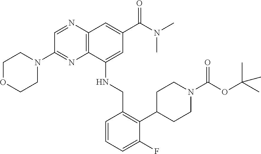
C1OCCN(C2=NC3=C(N=C2)C=C(C(N(C)C)=O)C=C3NCC2=C(C3CCN(C(OC(C)(C)C)=O)CC3)C(F)=CC=C2)C1
